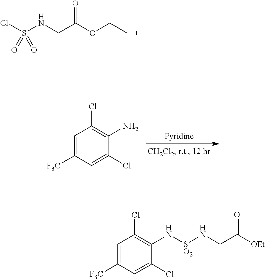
S(NCC(OCC)=O)(Cl)(=O)=O.C1=C([F3C])C=C(Cl)C(N)=C1Cl.C1=C([F3C])C=C(Cl)C(N[SO2]NCC([OEt])=O)=C1Cl
